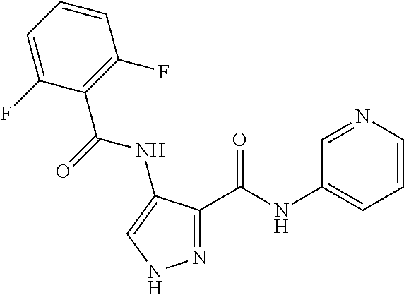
N1=C(C(NC2=CC=CN=C2)=O)C(NC(C2=C(F)C=CC=C2F)=O)=CN1
